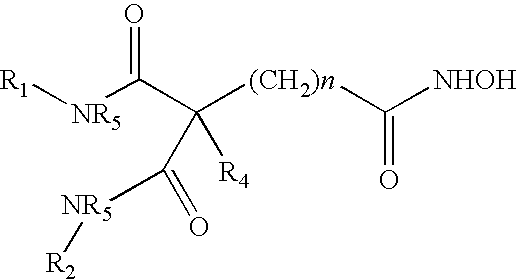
[NR5](C(C([(CH2)n]C([NHOH])=O)(C(=O)[NR5][R2])[R4])=O)[R1]
